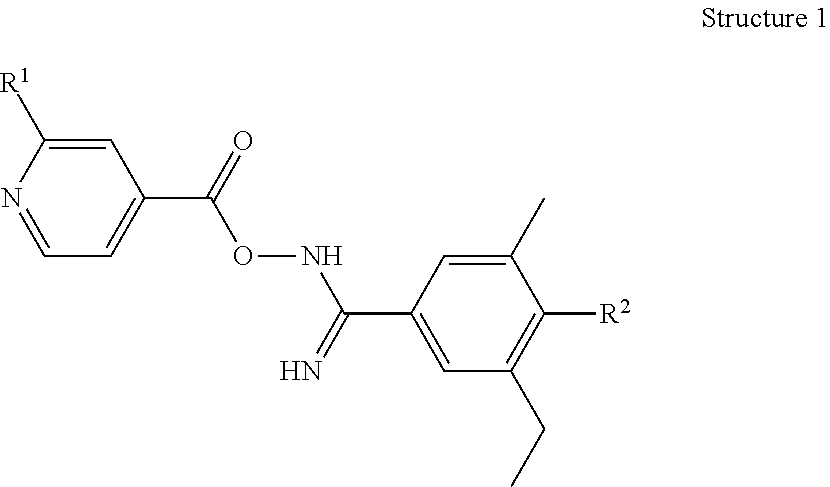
C(C1=CC(CC)=C([R2])C(C)=C1)(=N)NOC(=O)C1=CC=NC([R1])=C1
